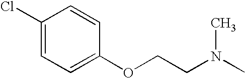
C1=C(OCCN(C)C)C=CC(Cl)=C1
